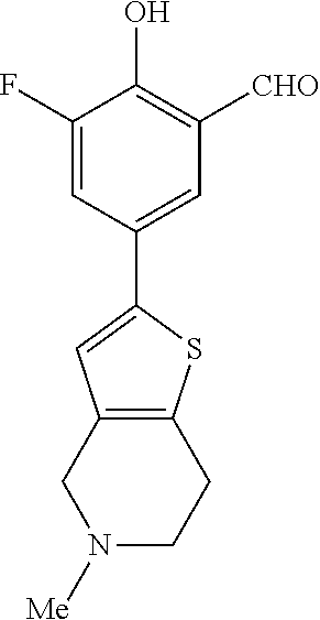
C1(F)=CC(C2=CC3=C(S2)CCN([Me])C3)=CC([CHO])=C1O
